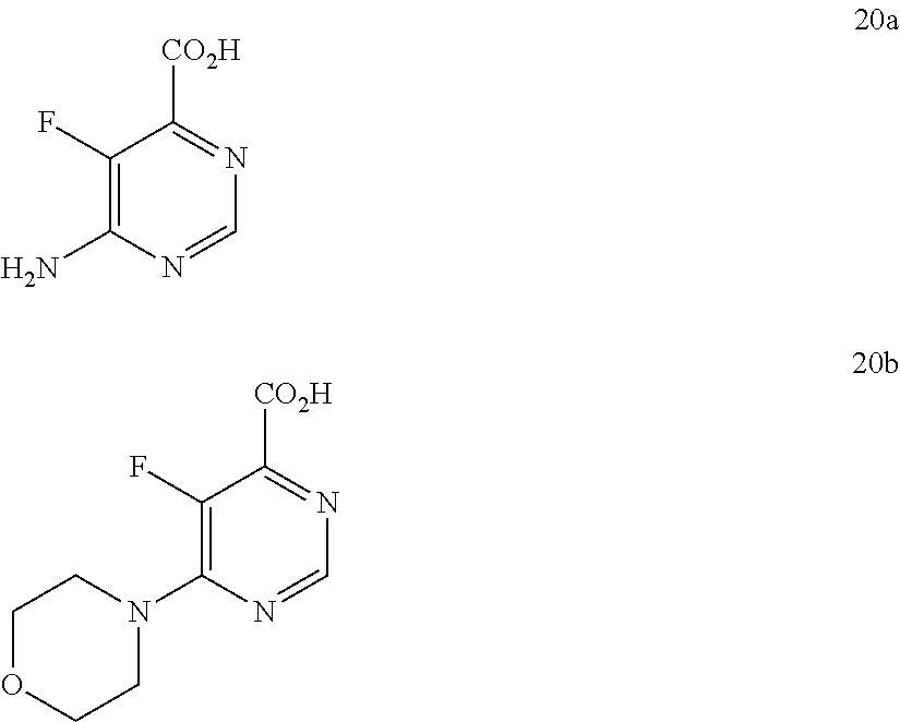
C1(F)=C(N)N=CN=C1[CO2H].C1(F)=C(N2CCOCC2)N=CN=C1[CO2H]
